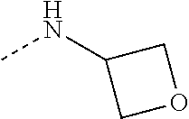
CNC1COC1
